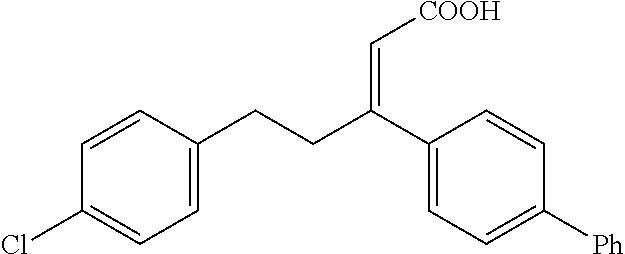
C1=C(Cl)C=CC(CCC(C2=CC=C([Ph])C=C2)=C[COOH])=C1
